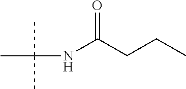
N(C(CCC)=O)C(C)(C)C
